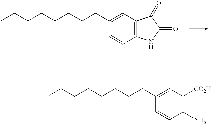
CCCCCCCCC1=CC([CO2H])=C(N)C=C1.CCCCCCCCC1=CC2=C(C=C1)NC(=O)C2=O
